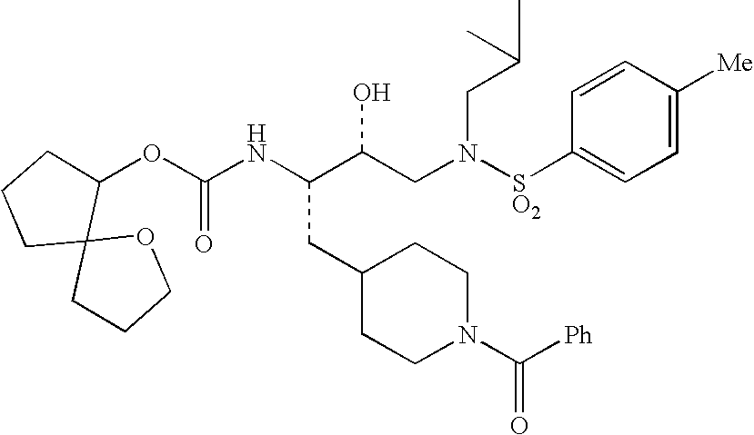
C1CCC(OC(NC(C(CN([SO2]C2=CC=C([Me])C=C2)CC(C)C)O)CC2CCN(C([Ph])=O)CC2)=O)C12OCCC2
